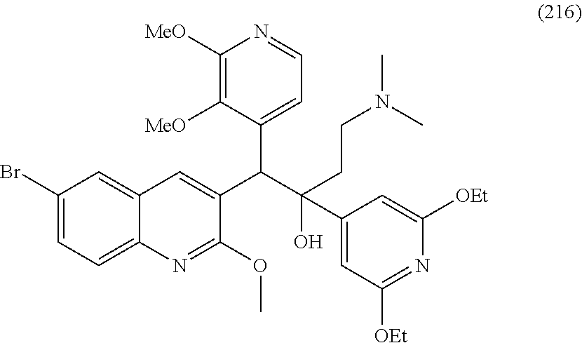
C1(Br)=CC=C2C(=C1)C=C(C(C(O)(C1=CC([OEt])=NC([OEt])=C1)CCN(C)C)C1=CC=NC([MeO])=C1[MeO])C(OC)=N2
